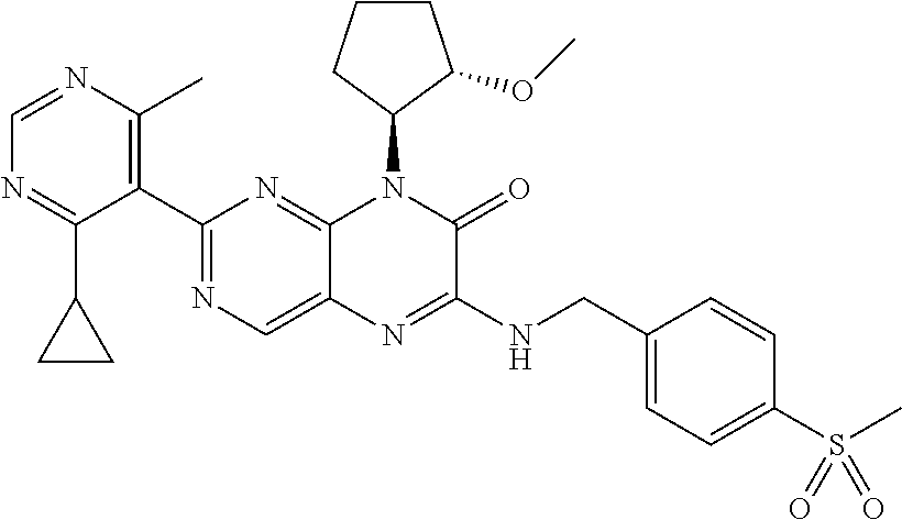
C1=NC(C)=C(C2=NC=C3C(=N2)N(C2C(OC)CCC2)C(=O)C(NCC2=CC=C(S(=O)(=O)C)C=C2)=N3)C(C2CC2)=N1
